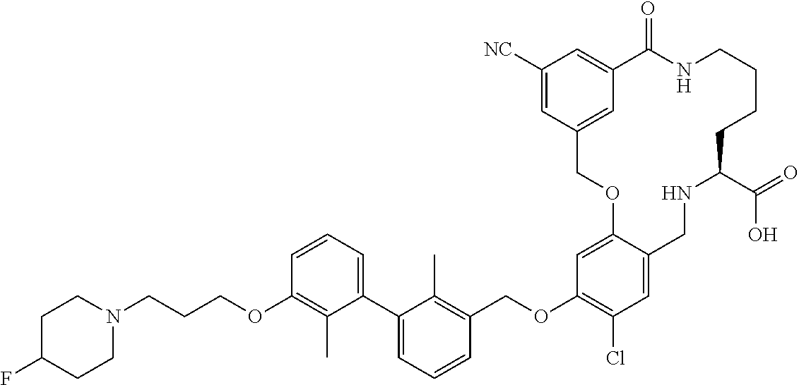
C(OC1=C(Cl)C=C2C(=C1)OCC1=CC(=CC([NC])=C1)C(=O)NCCCCC(C(=O)O)NC2)C1=C(C)C(C2=CC=CC(OCCCN3CCC(F)CC3)=C2C)=CC=C1
